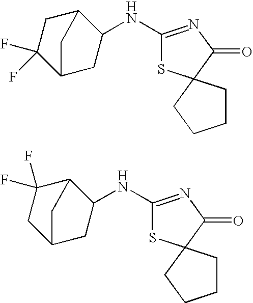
C12C(F)(F)CC(CC1NC1=NC(=O)C3(S1)CCCC3)C2.C12CC(F)(F)C(CC1NC1=NC(=O)C3(S1)CCCC3)C2
